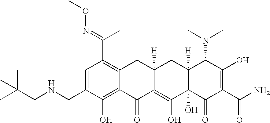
N(CC1=CC(C(C)=NOC)=C2C(=C1O)C(=O)C1=C(O)C3(O)C([H])(CC1([H])C2)C(N(C)C)C(O)=C(C(N)=O)C3=O)CC(C)(C)C
